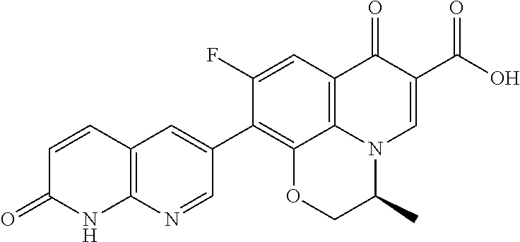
C12=C(N=CC(C3=C4C5=C(C=C3F)C(=O)C(C(O)=O)=CN5C(C)CO4)=C1)NC(=O)C=C2
